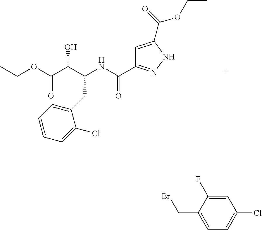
C(C(C(C(OCC)=O)O)NC(C1=NNC(C(=O)OCC)=C1)=O)C1=CC=CC=C1Cl.BrCC1=CC=C(Cl)C=C1F
